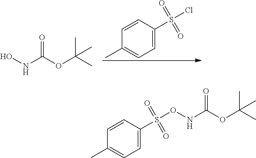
N(C(OC(C)(C)C)=O)O.C1=C(S(Cl)(=O)=O)C=CC(C)=C1.C1=C(S(ONC(OC(C)(C)C)=O)(=O)=O)C=CC(C)=C1
